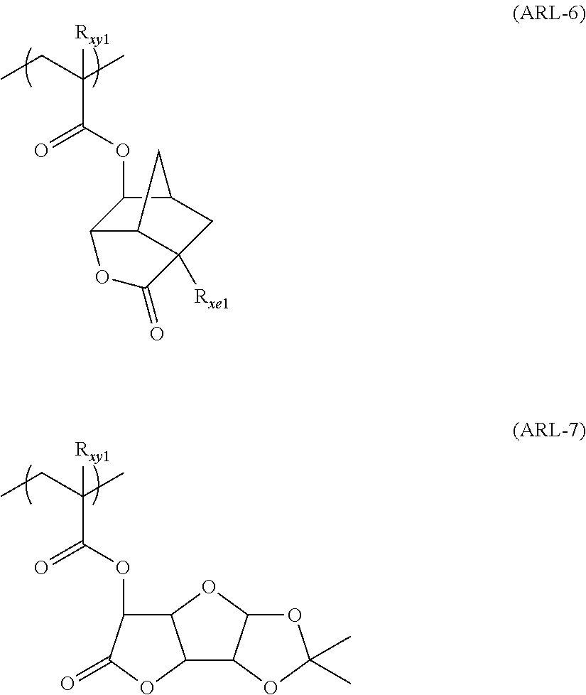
C1(OC(C(CC)(C)[Rxy1])=O)C2C(OC1=O)C1C(O2)OC(C)(C)O1.O(C(C(CC)(C)[Rxy1])=O)C1C2C3C([Rxe1])(CC1C3)C(=O)O2
